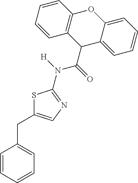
S1C(CC2=CC=CC=C2)=CN=C1N(C(C1C2=CC=CC=C2OC2=C1C=CC=C2)=O)[H]
